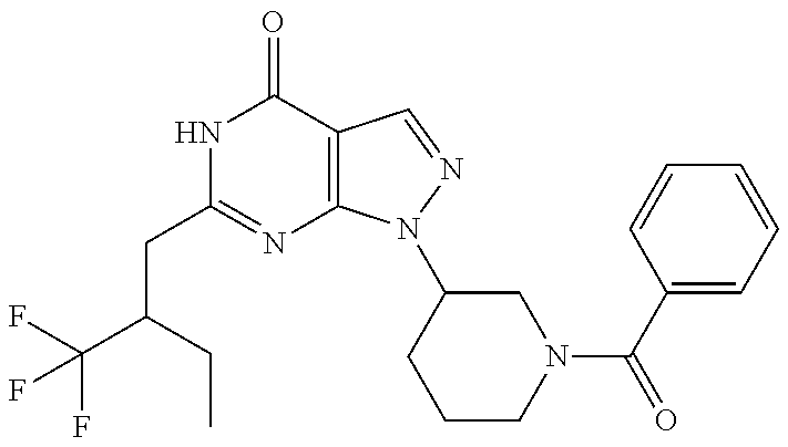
C(CC1=NC2=C(C(=O)N1)C=NN2C1CCCN(C(C2=CC=CC=C2)=O)C1)(C(F)(F)F)CC
